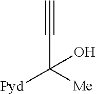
C#CC([Pyd])([Me])O
